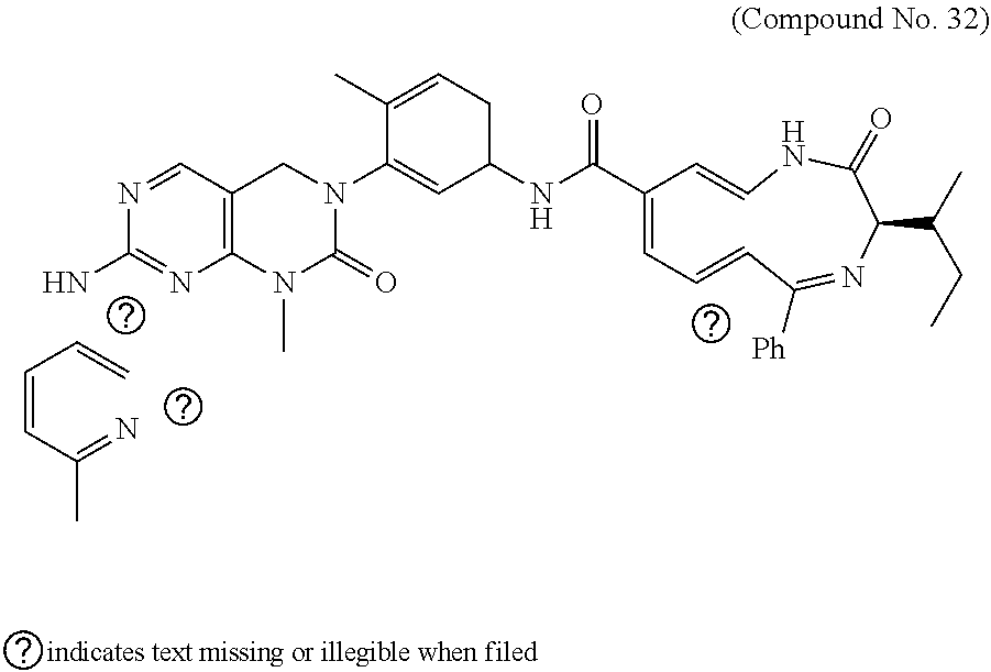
C(=C)C=CC(=N)C.C1(NC(=O)C2=CC=CC([Ph])=NC(C(C)CC)C(=O)NC=C2)CC=C(C)C(N2CC3=C(N(C)C2=O)N=C(N)N=C3)=C1
